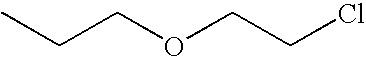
C(COCCCl)C
